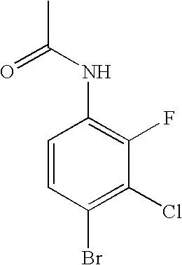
C1=CC(Br)=C(Cl)C(F)=C1NC(C)=O
